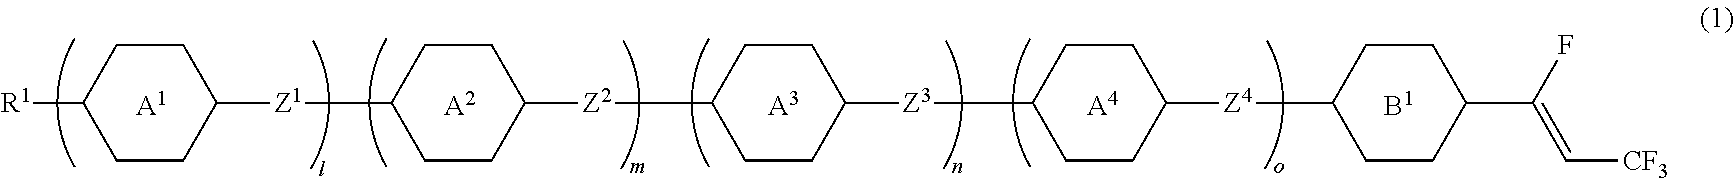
[A1].C1CC([Z1]C2CCC([Z2]C3CCC([Z3]C4CCC([Z4]C5CCC(C(F)=C[CF3])CC5)CC4)CC3)CC2)CCC1[R1].[A2].[A3].[A4].[B1]
